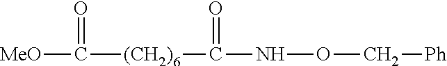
[MeO]C([(CH2)6]C(NOC[Ph])=O)=O
